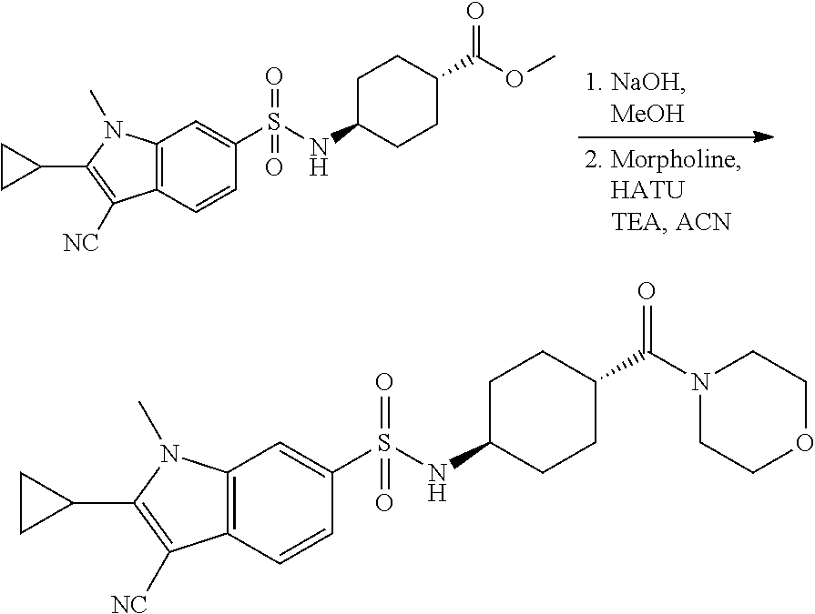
C12=C(C=CC(S(=O)(=O)NC3CCC(C(=O)OC)CC3)=C1)C([NC])=C(C1CC1)N2C.C12=C(C=CC(S(=O)(=O)NC3CCC(C(=O)N4CCOCC4)CC3)=C1)C([NC])=C(C1CC1)N2C
